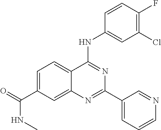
N(C1=NC(C2=CC=CN=C2)=NC2=CC(C(=O)NC)=CC=C12)C1=CC(Cl)=C(F)C=C1
